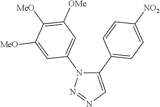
C1(C2=CC=C([NO2])C=C2)=CN=NN1C1=CC([OMe])=C([MeO])C([MeO])=C1
